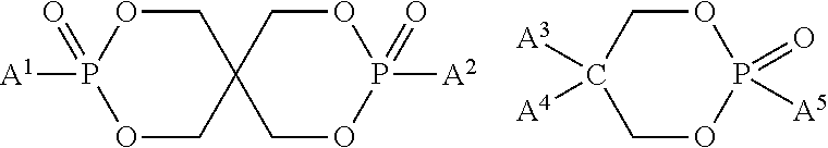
C1OP([A1])(=O)OCC12COP([A2])(=O)OC2.C1([A3])([A4])COP(=O)([A5])OC1
